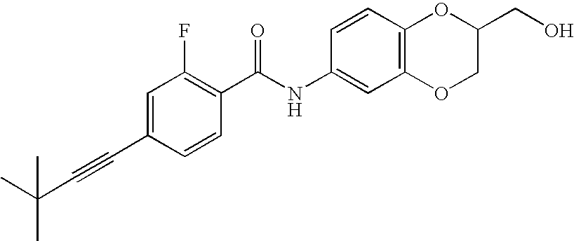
C1(C#CC(C)(C)C)=CC(F)=C(C(NC2=CC3=C(C=C2)OC(CO)CO3)=O)C=C1
